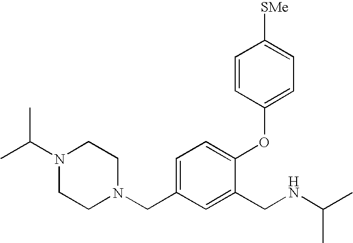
C1=C(CN2CCN(C(C)C)CC2)C=C(CNC(C)C)C(OC2=CC=C([SMe])C=C2)=C1
